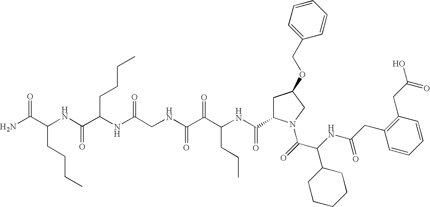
C(C(NC(C(=O)N1CC(OCC2=CC=CC=C2)CC1C(NC(C(C(NCC(NC(CCCC)C(NC(CCCC)C(N)=O)=O)=O)=O)=O)CCC)=O)C1CCCCC1)=O)C1=C(CC(O)=O)C=CC=C1
